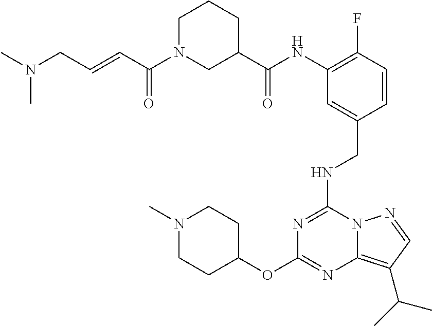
C1(OC2=NC3=C(C(C)C)C=NN3C(NCC3=CC(NC(C4CCCN(C(C=CCN(C)C)=O)C4)=O)=C(F)C=C3)=N2)CCN(C)CC1
